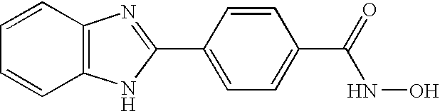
C1(C2=CC=C(C(=O)NO)C=C2)=NC2=C(N1)C=CC=C2
